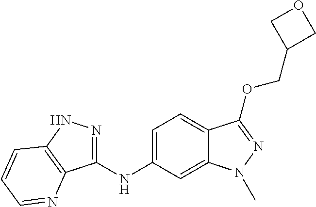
C1(NC2=CC=C3C(=C2)N(C)N=C3OCC2COC2)=NNC2=C1N=CC=C2
